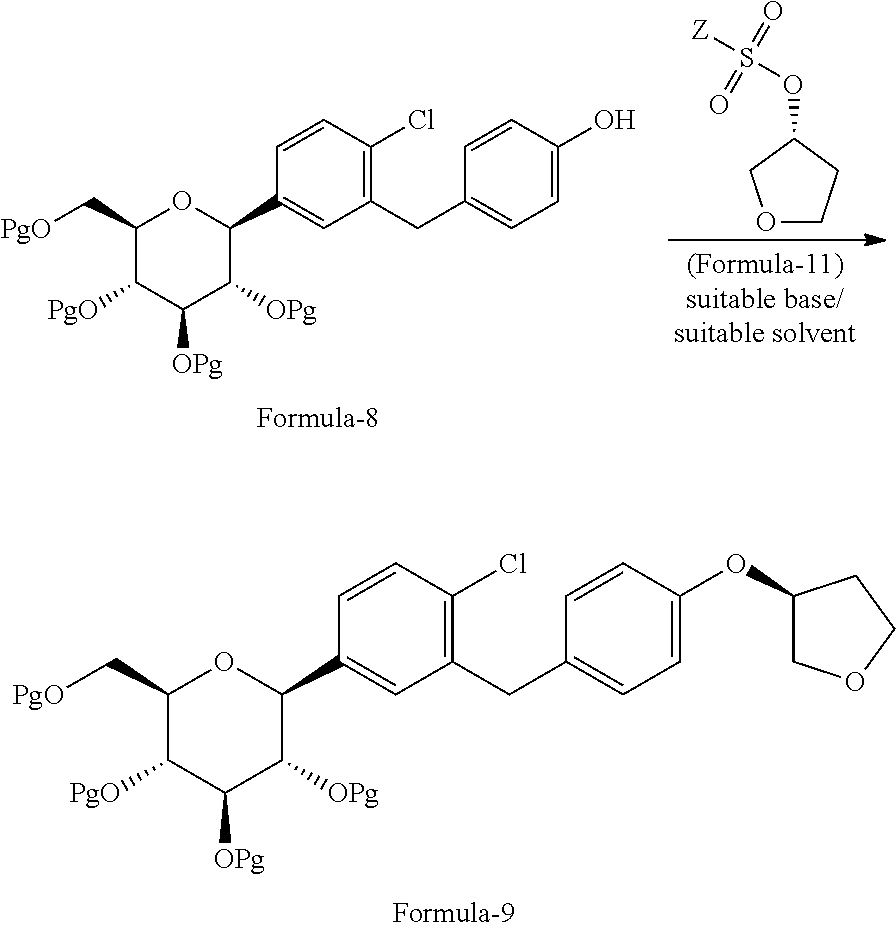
C1=CC(Cl)=C(CC2=CC=C(OC3COCC3)C=C2)C=C1C1C([OPg])C([OPg])C([PgO])C(C[PgO])O1.O1CCC(OS(=O)([Z])=O)C1.C1=CC(Cl)=C(CC2=CC=C(O)C=C2)C=C1C1C([OPg])C([OPg])C([PgO])C(C[PgO])O1
